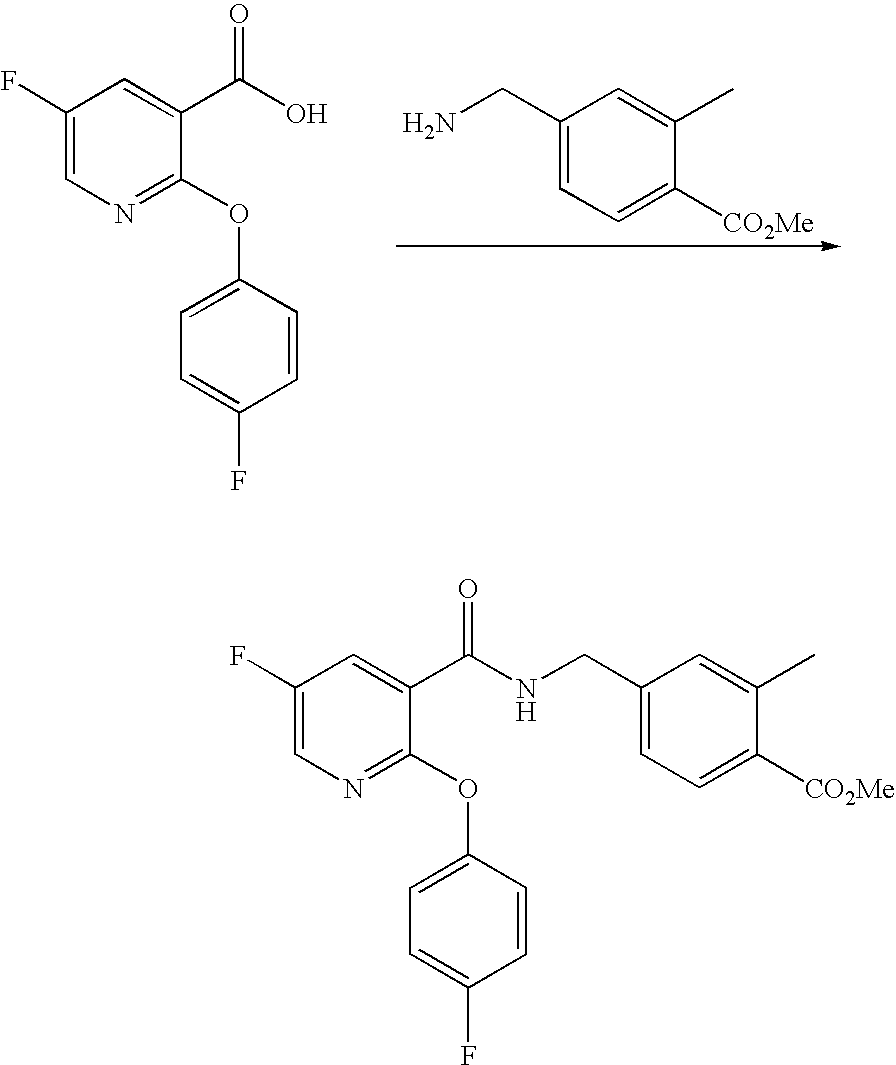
C1(CN)=CC=C([CO2Me])C(C)=C1.C1(F)=CN=C(OC2=CC=C(F)C=C2)C(C(O)=O)=C1.C1(F)=CN=C(OC2=CC=C(F)C=C2)C(C(NCC2=CC=C([CO2Me])C(C)=C2)=O)=C1
